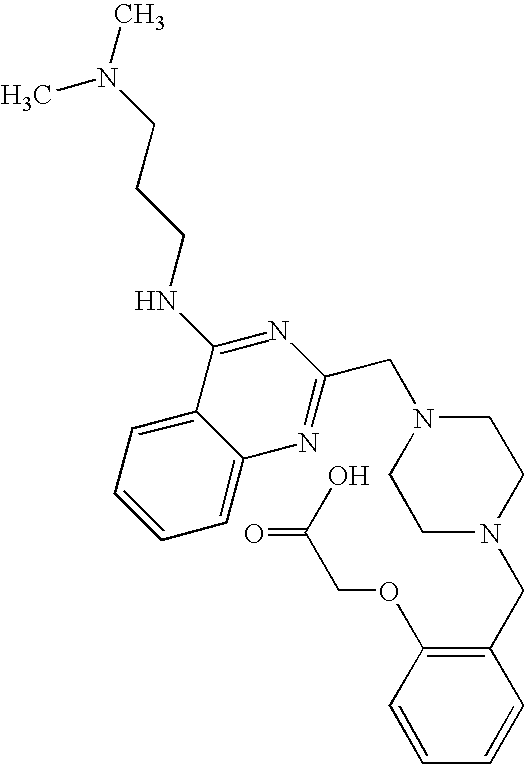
C1=C2C(=CC=C1)C(NCCCN(C)C)=NC(CN1CCN(CC3=C(OCC(O)=O)C=CC=C3)CC1)=N2
